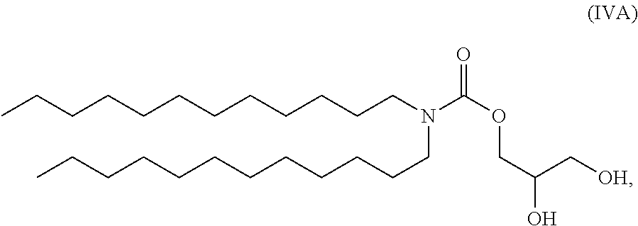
CCCCCCCCCCCCN(CCCCCCCCCCCC)C(=O)OCC(O)C[OH]
